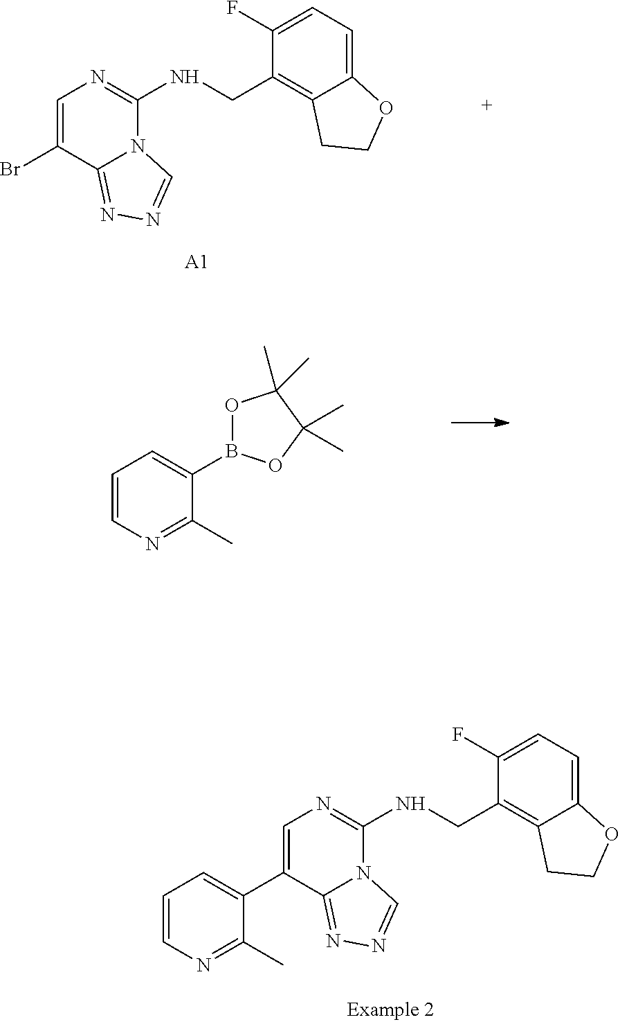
C1(B2OC(C)(C)C(C)(C)O2)=CC=CN=C1C.BrC1=CN=C(NCC2=C3C(=CC=C2F)OCC3)N2C1=NN=C2.[A1].C1(C2=CN=C(NCC3=C4C(=CC=C3F)OCC4)N3C2=NN=C3)=CC=CN=C1C
